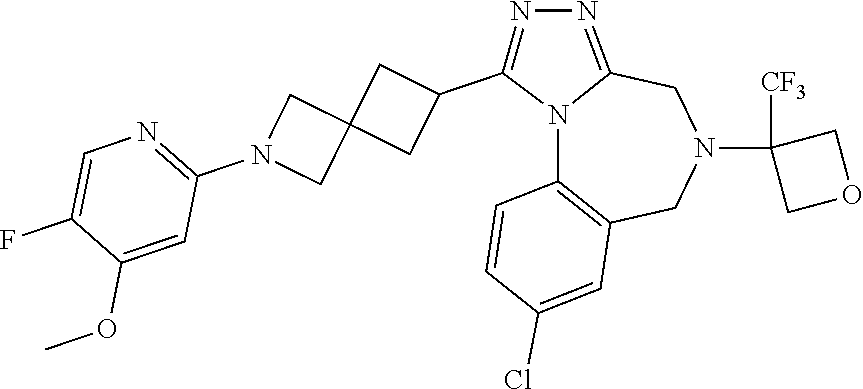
N12C3=C(CN(C4([CF3])COC4)CC1=NN=C2C1CC2(C1)CN(C1=NC=C(F)C(OC)=C1)C2)C=C(Cl)C=C3
